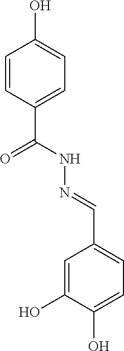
C1=CC(C(NN=CC2=CC=C(O)C(O)=C2)=O)=CC=C1O
